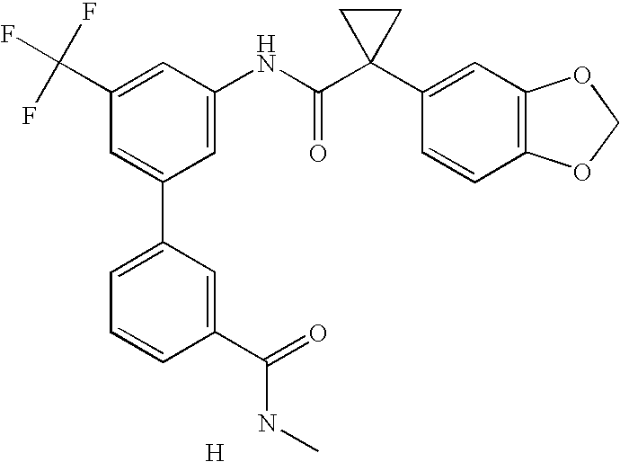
C1(C(F)(F)F)=CC(NC(C2(C3=CC4=C(C=C3)OCO4)CC2)=O)=CC(C2=CC=CC(C(=O)NC)=C2)=C1.[H]
